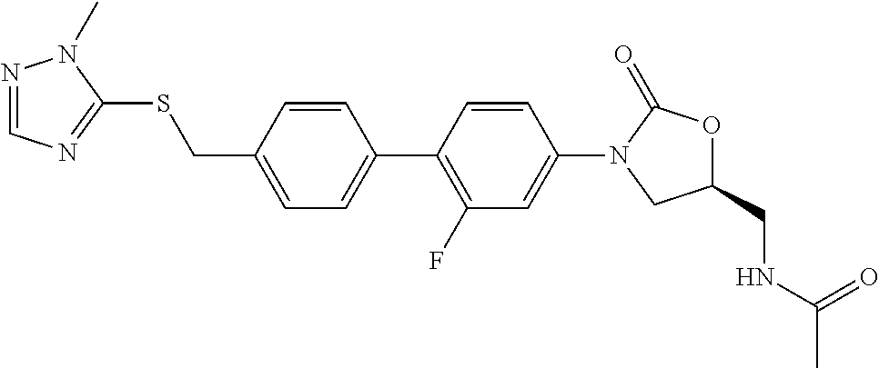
C1(C2=CC=C(CSC3=NC=NN3C)C=C2)=C(F)C=C(N2CC(CNC(C)=O)OC2=O)C=C1
